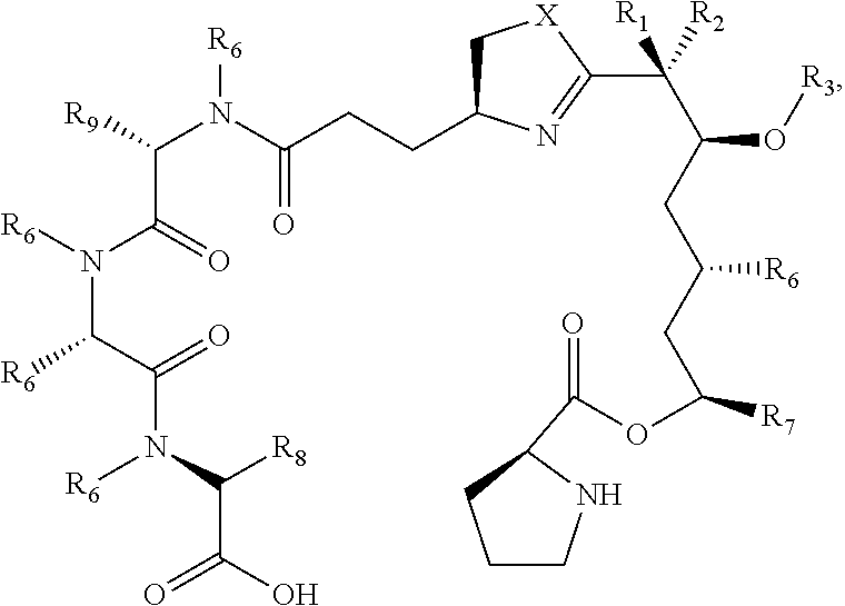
C1C(CCC(N(C([R9])C(=O)N([R6])C(C(=O)N(C([R8])C(=O)O)[R6])[R6])[R6])=O)N=C(C(C(O[R3])CC([R6])CC([R7])OC(=O)C2NCCC2)([R2])[R1])[X]1
